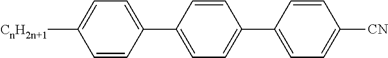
C1=CC(C2=CC=C(C3=CC=C([CN])C=C3)C=C2)=CC=C1[CnH2n+1]
